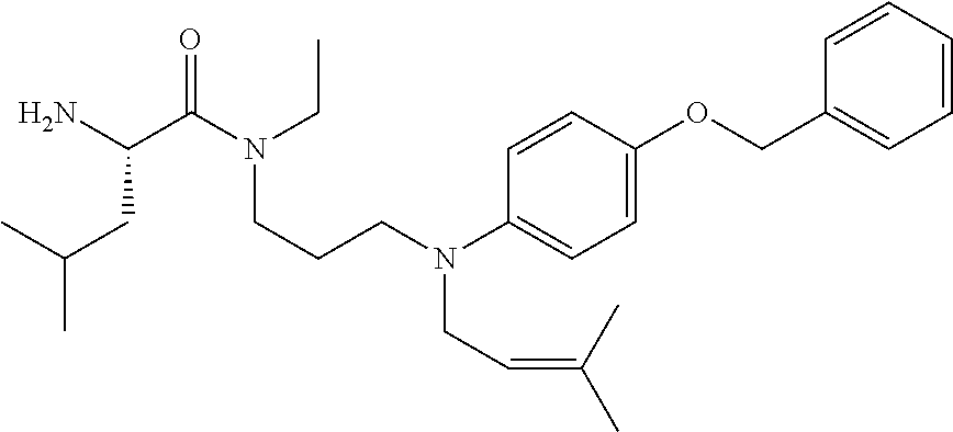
C(N(CCCN(C1=CC=C(OCC2=CC=CC=C2)C=C1)CC=C(C)C)CC)(C(N)CC(C)C)=O
